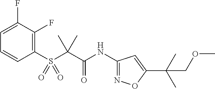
C1(S(C(C(NC2=NOC(C(C)(C)COC)=C2)=O)(C)C)(=O)=O)=C(F)C(F)=CC=C1
